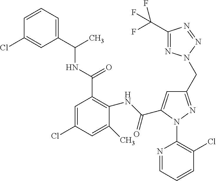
C1=CC=C(C(NC(C2=C(NC(=O)C3=CC(CN4N=C(C(F)(F)F)N=N4)=NN3C3=C(Cl)C=CC=N3)C(C)=CC(Cl)=C2)=O)C)C=C1Cl
